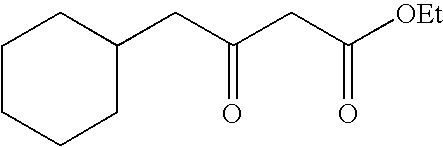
C1CCCC(CC(CC([OEt])=O)=O)C1
